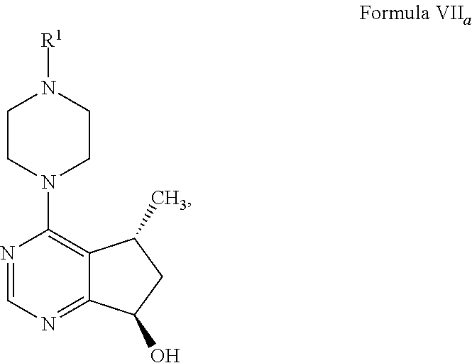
C1CN(C2=C3C(=NC=N2)C(O)CC3C)CCN1[R1]
